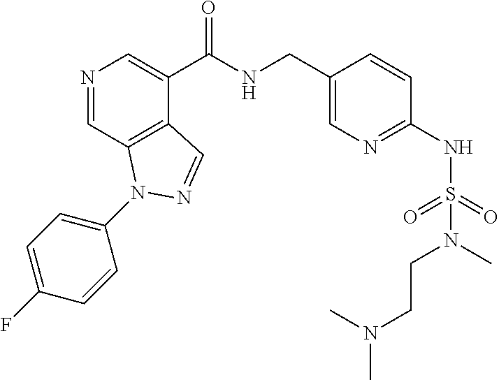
N1=CC2=C(C(C(NCC3=CN=C(NS(=O)(=O)N(CCN(C)C)C)C=C3)=O)=C1)C=NN2C1=CC=C(F)C=C1
